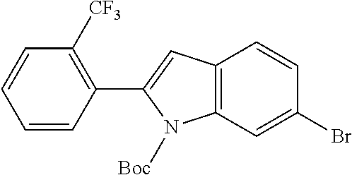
C1(C2=CC3=C(N2[Boc])C=C(Br)C=C3)=C([CF3])C=CC=C1
